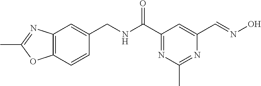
C12=C(C=CC(CNC(C3=NC(C)=NC(C=NO)=C3)=O)=C1)OC(C)=N2
